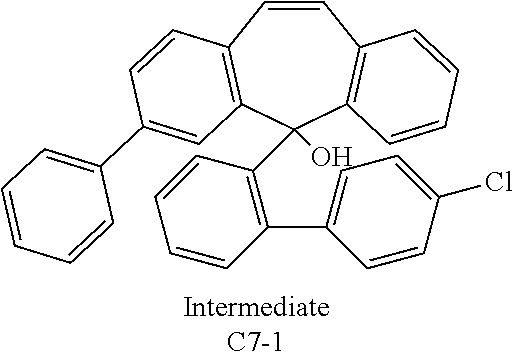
C1=CC2=C(C=CC=C2)C(C2=C(C3=CC=C(Cl)C=C3)C=CC=C2)(O)C2=C1C=CC(C1=CC=CC=C1)=C2
